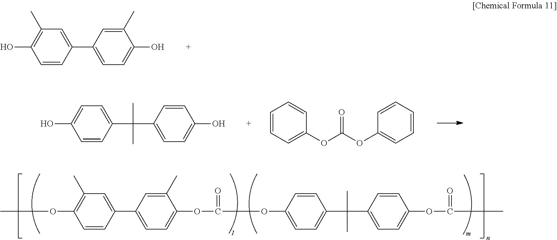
C1=CC(C2=CC=C(OC(=O)OC3=CC=C(C(C4=CC=C(OC(C)=O)C=C4)(C)C)C=C3)C(C)=C2)=CC(C)=C1OC.C1=CC(C2=CC=C(O)C(C)=C2)=CC(C)=C1O.C1=CC(C(C2=CC=C(O)C=C2)(C)C)=CC=C1O.C1=CC=C(OC(OC2=CC=CC=C2)=O)C=C1
